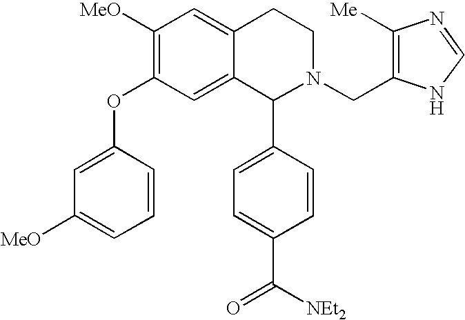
C1([MeO])=C(OC2=CC([MeO])=CC=C2)C=C2C(=C1)CCN(CC1=C([Me])N=CN1)C2C1=CC=C(C([NEt2])=O)C=C1
